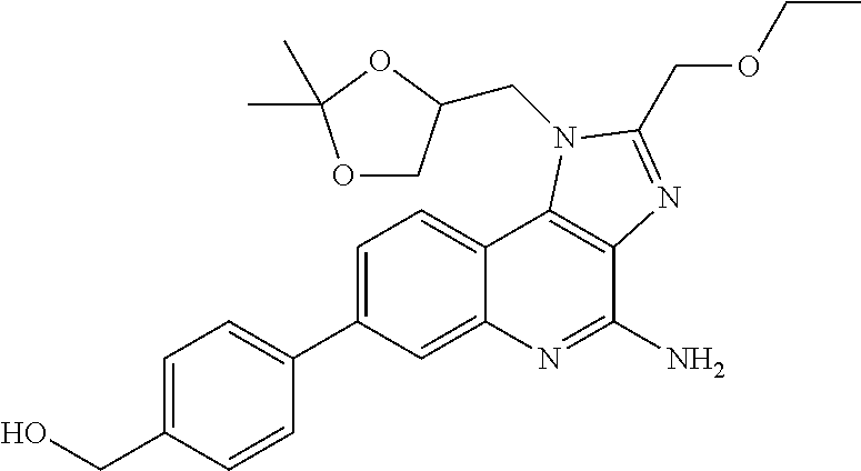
C1=C(C2=CC=C(CO)C=C2)C=C2C(=C1)C1=C(C(N)=N2)N=C(COCC)N1CC1COC(C)(C)O1
